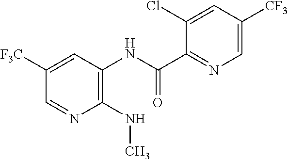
C1(NC)=C(NC(C2=NC=C([CF3])C=C2Cl)=O)C=C([F3C])C=N1
